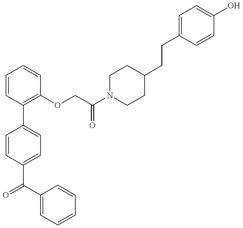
C1=CC(C(=O)C2=CC=CC=C2)=CC=C1C1=C(OCC(N2CCC(CCC3=CC=C(O)C=C3)CC2)=O)C=CC=C1
